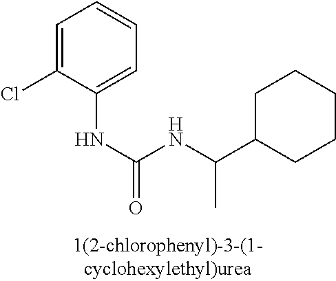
C1=C(Cl)C(NC(NC(C2CCCCC2)C)=O)=CC=C1
